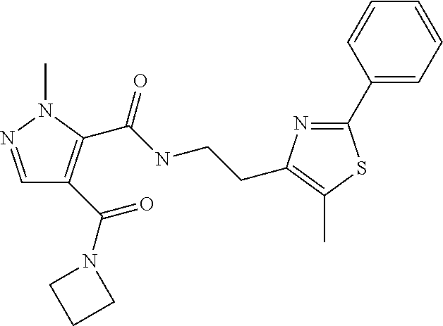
C1(C2=CC=CC=C2)=NC(CCNC(C2=C(C(N3CCC3)=O)C=NN2C)=O)=C(C)S1
